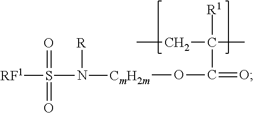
CCC(C)([R1])C(=O)O[CmH2m]N(S([RF1])(=O)=O)[R]
